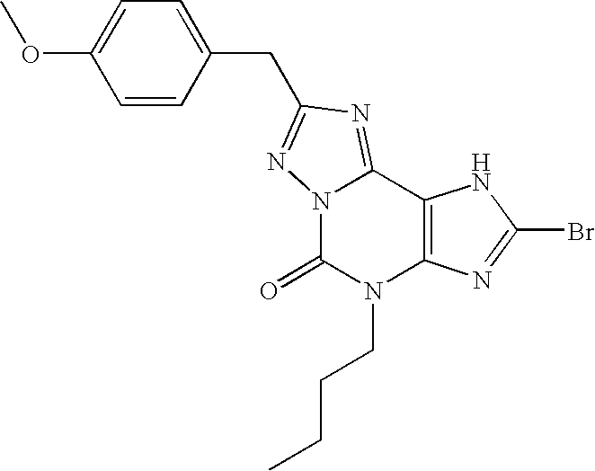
N12C(=O)N(CCCC)C3=C(C1=NC(CC1=CC=C(OC)C=C1)=N2)NC(Br)=N3
